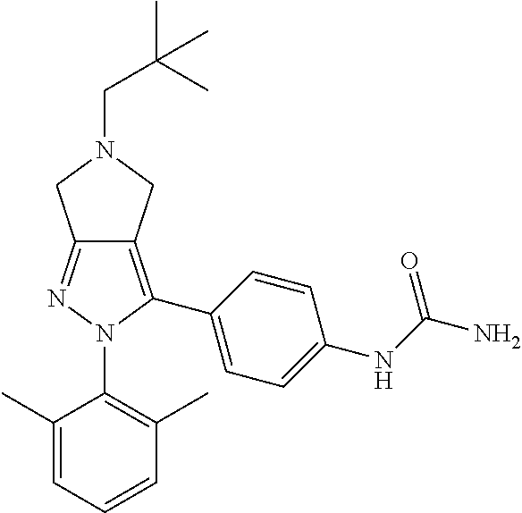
C1(C)=CC=CC(C)=C1N1C(C2=CC=C(NC(N)=O)C=C2)=C2C(=N1)CN(CC(C)(C)C)C2
